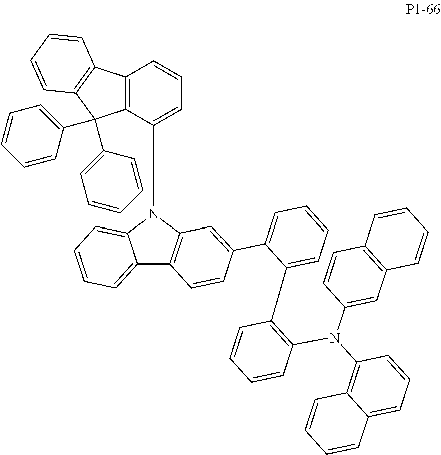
C12=CC=CC=C1N(C1=CC=CC3=C1C(C1=CC=CC=C1)(C1=CC=CC=C1)C1=C3C=CC=C1)C1=C2C=CC(C2=CC=CC=C2C2=C(N(C3=C4C(=CC=C3)C=CC=C4)C3=CC4=C(C=C3)C=CC=C4)C=CC=C2)=C1
